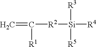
C=C([R1])[R2][Si]([R3])([R5])[R4]
